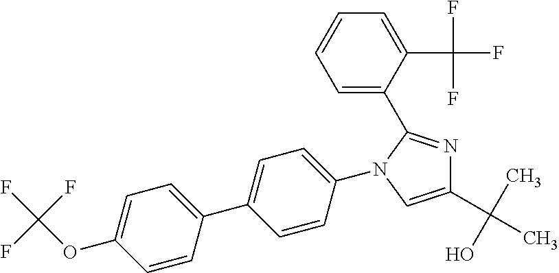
C1(C(C)(O)C)=CN(C2=CC=C(C3=CC=C(OC(F)(F)F)C=C3)C=C2)C(C2=CC=CC=C2C(F)(F)F)=N1
